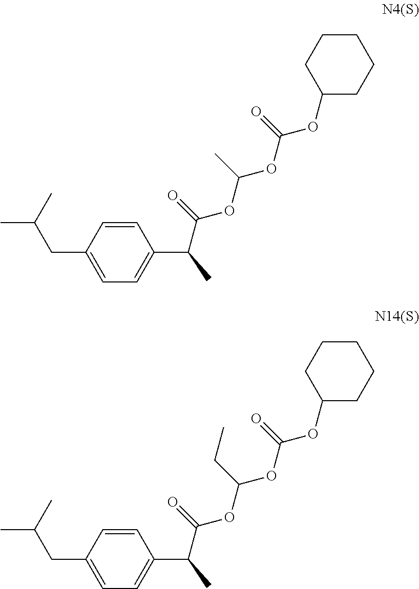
C1=CC(CC(C)C)=CC=C1C(C(OC(OC(OC1CCCCC1)=O)C)=O)C.C1=CC(CC(C)C)=CC=C1C(C(OC(OC(OC1CCCCC1)=O)CC)=O)C
